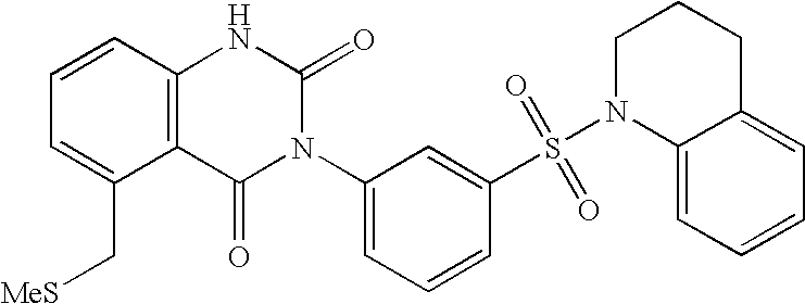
C12=C(C=CC=C1C[MeS])NC(=O)N(C1=CC=CC(S(N3C4=CC=CC=C4CCC3)(=O)=O)=C1)C2=O
